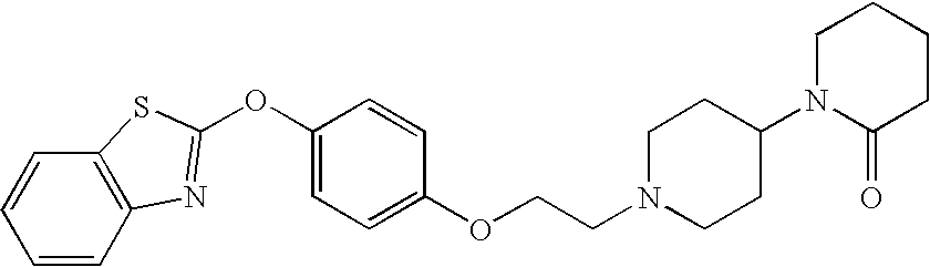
C1=CC2=C(C=C1)SC(OC1=CC=C(OCCN3CCC(N4C(=O)CCCC4)CC3)C=C1)=N2
